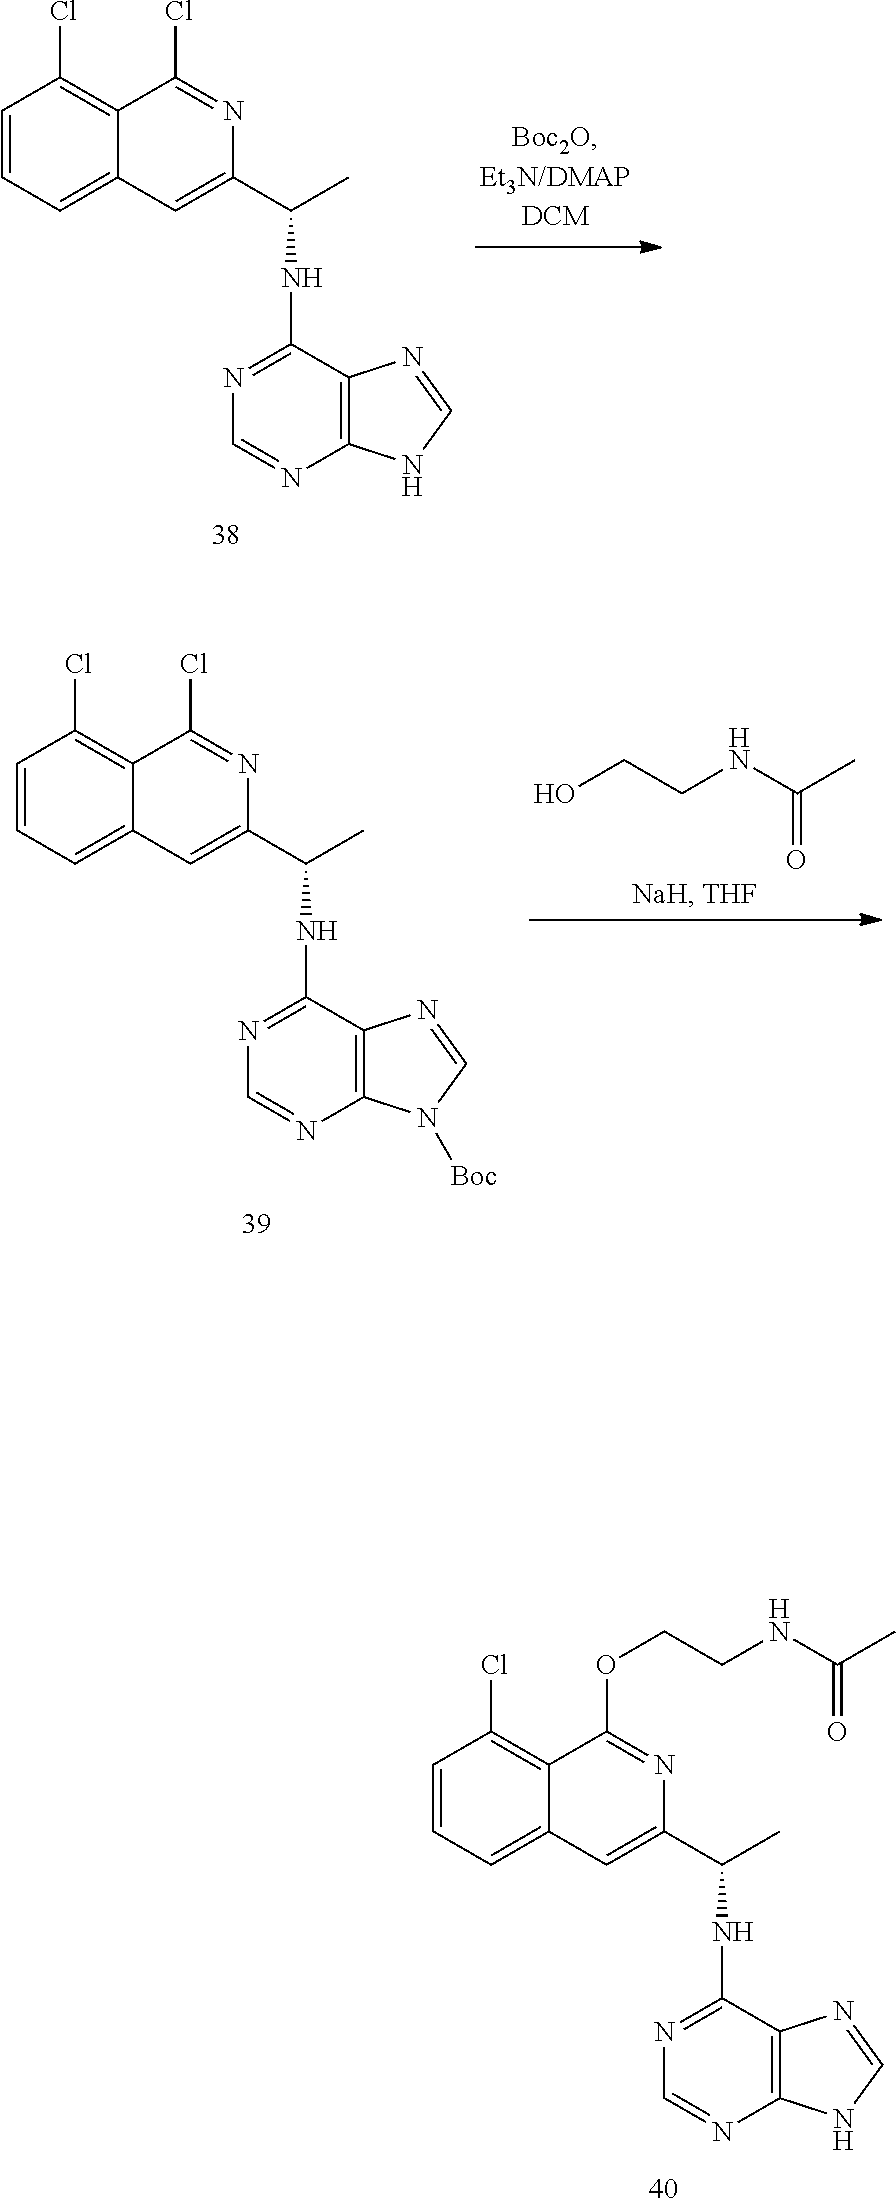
C1=CC(Cl)=C2C(=C1)C=C(C(C)NC1=NC=NC3=C1N=CN3)N=C2Cl.OCCNC(C)=O.C1=CC(Cl)=C2C(=C1)C=C(C(C)NC1=NC=NC3=C1N=CN3[Boc])N=C2Cl.C1=CC(Cl)=C2C(=C1)C=C(C(C)NC1=NC=NC3=C1N=CN3)N=C2OCCNC(C)=O
